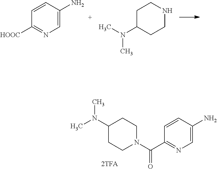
C1=C(N)C=CC(C(=O)N2CCC(N(C)C)CC2)=N1.C1=C(N)C=CC([HOOC])=N1.C1NCCC(N(C)C)C1
